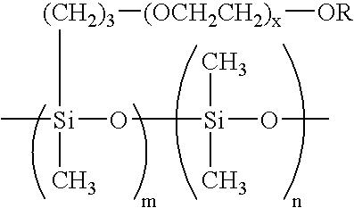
C[Si](O[Si](C)(C)OC)([(CH2)3][(OCH2CH2)x][OR])C
